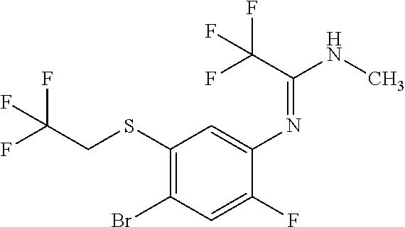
C1(SCC(F)(F)F)=C(Br)C=C(F)C(N=C(NC)C(F)(F)F)=C1
